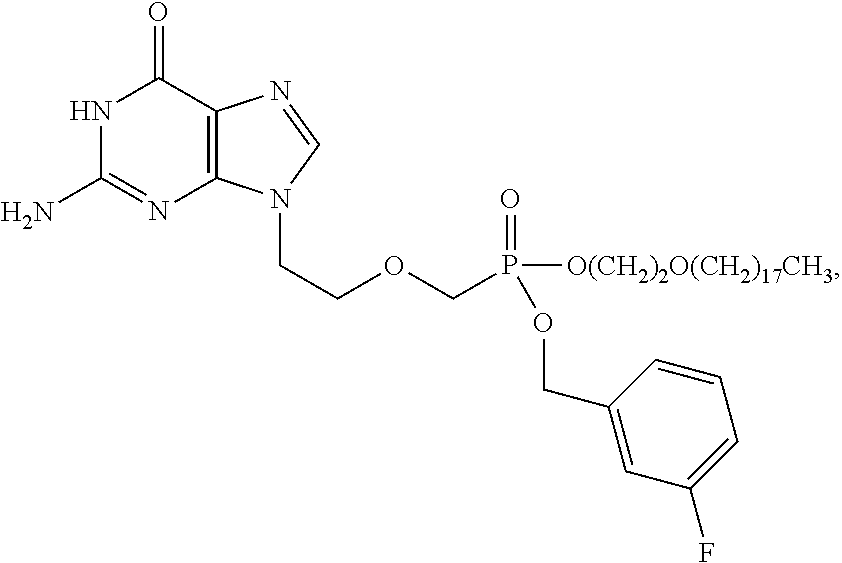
N1C(N)=NC2=C(C1=O)N=CN2CCOCP(OCC1=CC(F)=CC=C1)(=O)[O(CH2)2O(CH2)17CH3]
